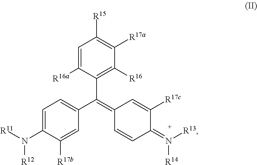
C1=C(N([R11])[R12])C([R17b])=CC(C(=C2C=CC(=N([R13])[R14])C([R17c])=C2)C2=C([R16])C([R17a])=C([R15])C=C2[R16a])=C1
